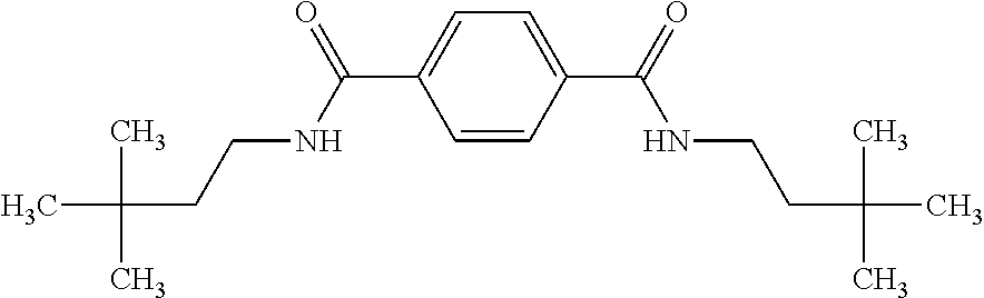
C1=C(C(=O)NCCC(C)(C)C)C=CC(C(NCCC(C)(C)C)=O)=C1
